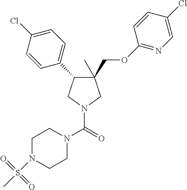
C1(C)(COC2=NC=C(Cl)C=C2)C(C2=CC=C(Cl)C=C2)CN(C(=O)N2CCN(S(C)(=O)=O)CC2)C1
